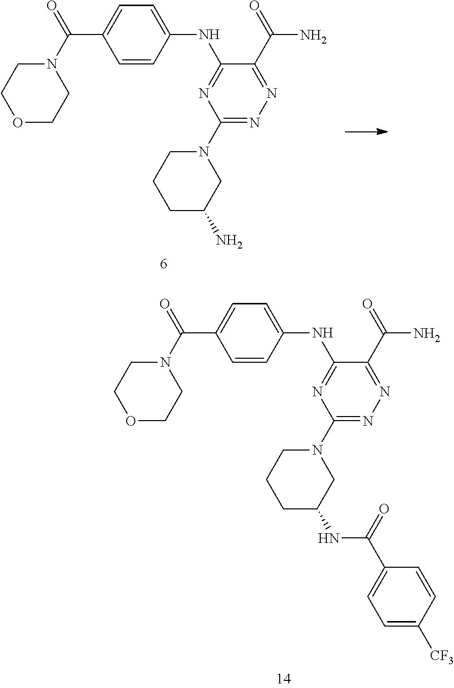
C1=CC(NC2=NC(N3CCCC(N)C3)=NN=C2C(=O)N)=CC=C1C(N1CCOCC1)=O.C1(NC(=O)C2=CC=C([CF3])C=C2)CCCN(C2=NN=C(C(N)=O)C(NC3=CC=C(C(=O)N4CCOCC4)C=C3)=N2)C1
